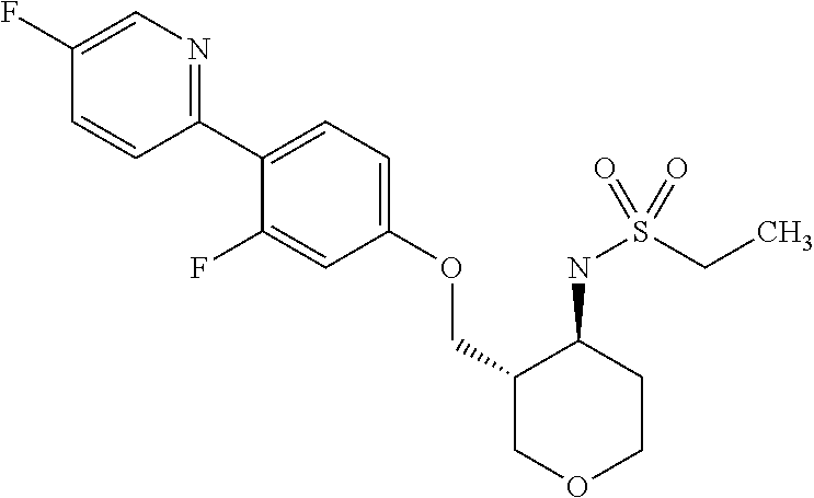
C1(C2=CC=C(OCC3COCCC3NS(CC)(=O)=O)C=C2F)=NC=C(F)C=C1
